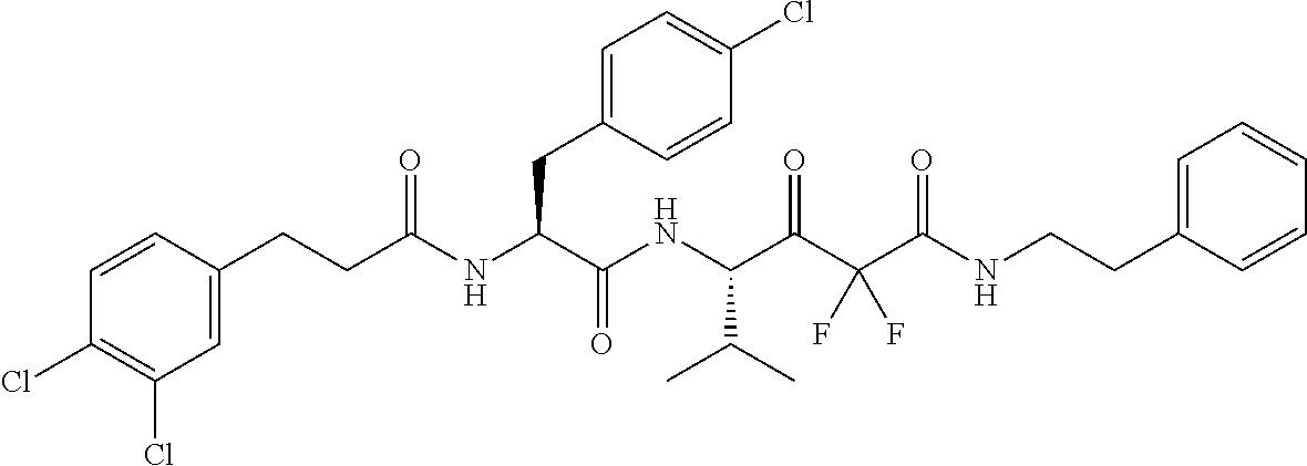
C1=CC(Cl)=C(Cl)C=C1CCC(NC(C(NC(C(C(C(NCCC1=CC=CC=C1)=O)(F)F)=O)C(C)C)=O)CC1=CC=C(Cl)C=C1)=O
